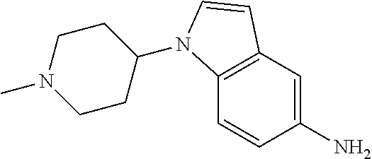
C12=C(C=C(N)C=C1)C=CN2C1CCN(C)CC1
